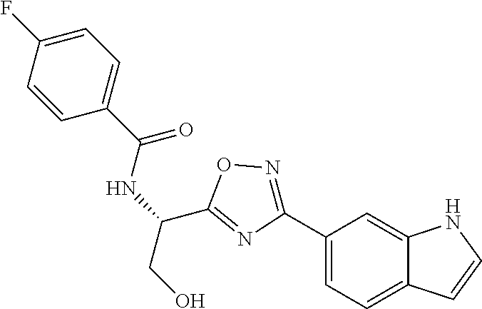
C1(C2=NOC(C(NC(C3=CC=C(F)C=C3)=O)CO)=N2)=CC=C2C(=C1)NC=C2
